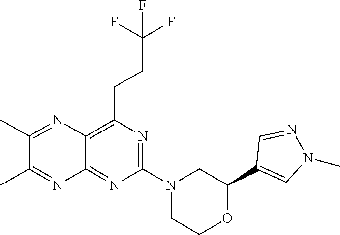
N1=C(N2CC(C3=CN(C)N=C3)OCC2)N=C2C(=C1CCC(F)(F)F)N=C(C)C(C)=N2
